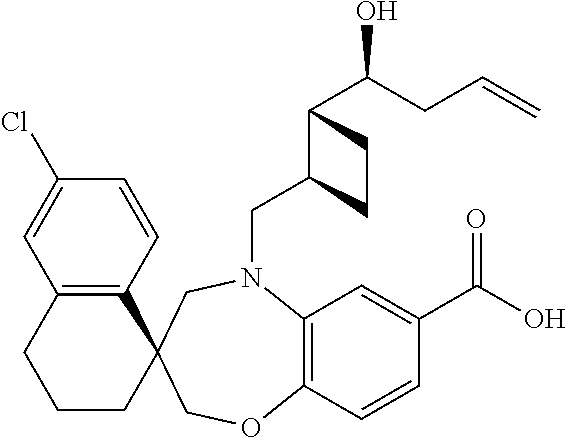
C12=C(C=CC(C(O)=O)=C1)OCC1(CN2CC2C(C(O)CC=C)CC2)C2=C(CCC1)C=C(Cl)C=C2
